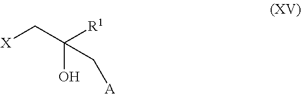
[X]CC([R1])(O)C[A]
